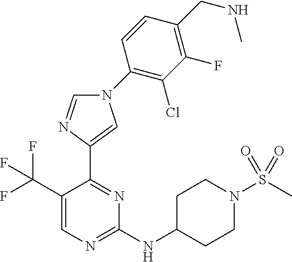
C1=NC(C2=NC(NC3CCN(S(C)(=O)=O)CC3)=NC=C2C(F)(F)F)=CN1C1=C(Cl)C(F)=C(CNC)C=C1
